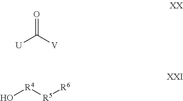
[U]C([V])=O.O[R4][R5][R6]
